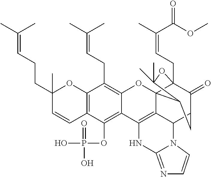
C12=C(C=CC(CCC=C(C)C)(C)O1)C(OP(O)(=O)O)=C1C(=C2CC=C(C)C)OC23C4(CC=C(C)C(OC)=O)C(=O)C(CC2C(C)(C)O4)C2C3=C1NC1=NC=CN21
